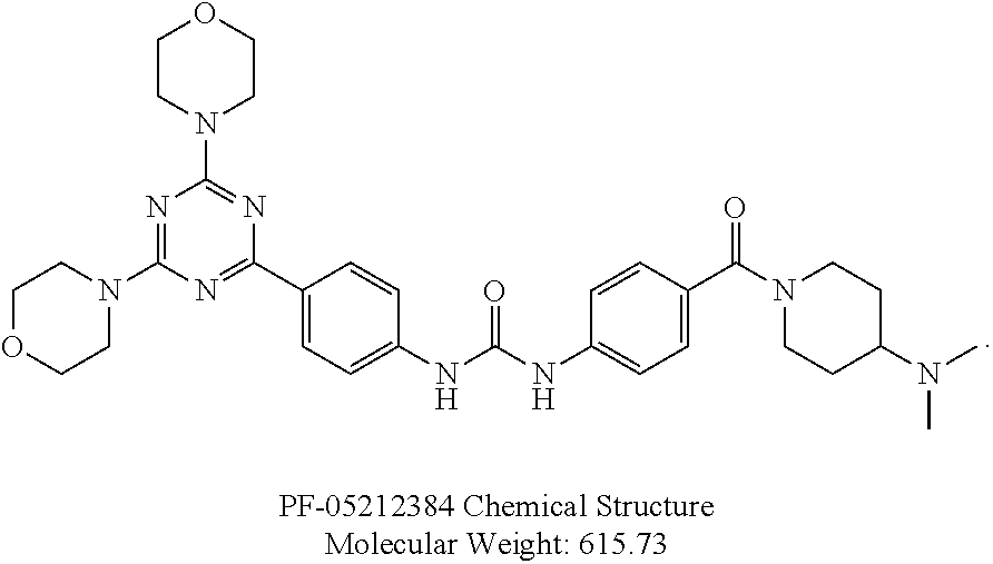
C1OCCN(C2=NC(N3CCOCC3)=NC(C3=CC=C(NC(NC4=CC=C(C(N5CCC(N(C)C)CC5)=O)C=C4)=O)C=C3)=N2)C1
